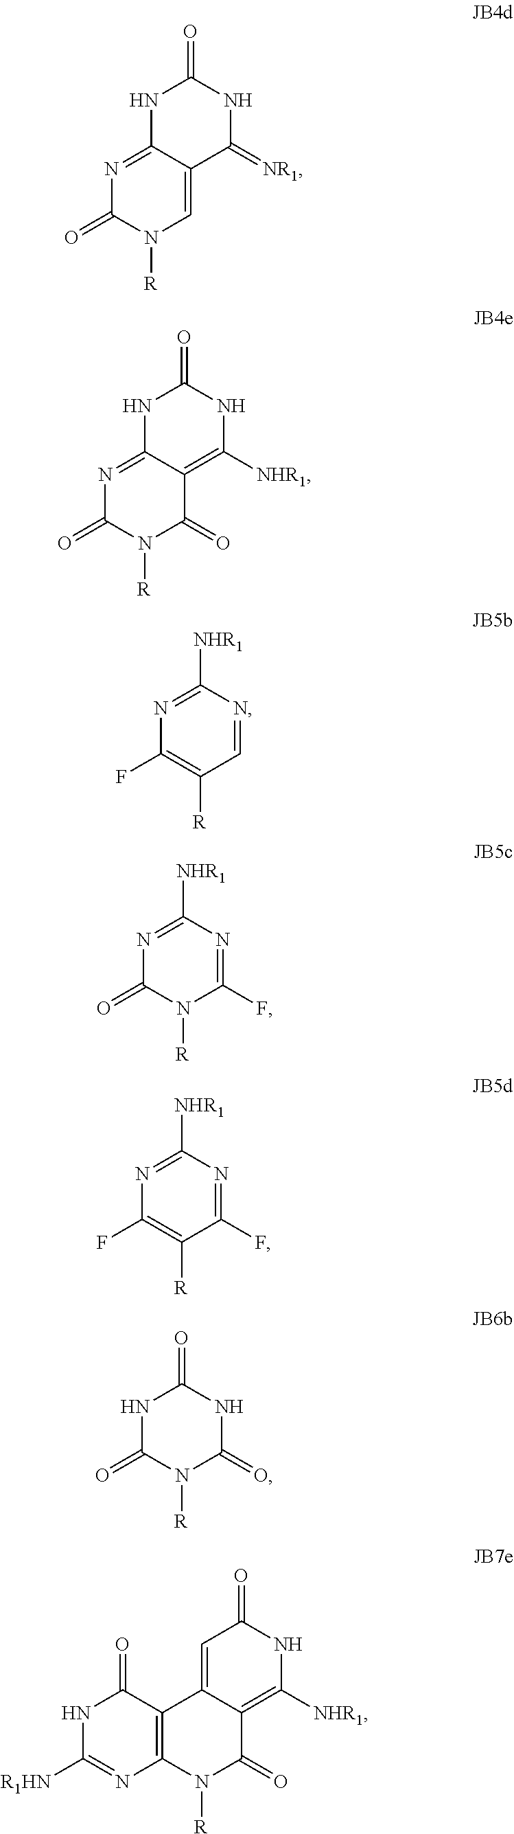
N1C2=NC(=O)N([R])C=C2C(=[NR1])NC1=O.N1C2=NC(=O)N([R])C(=O)C2=C([NHR1])NC1=O.C1=NC([NHR1])=NC(F)=C1[R].C1([NHR1])=NC(=O)N([R])C(F)=N1.C1([NHR1])=NC(F)=C([R])C(F)=N1.N1C(=O)N([R])C(=O)NC1=O.N1C([R1HN])=NC2=C(C1=O)C1=CC(=O)NC([NHR1])=C1C(=O)N2[R]
